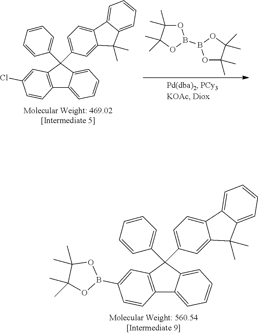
O1C(C)(C)C(C)(C)OB1B1OC(C)(C)C(C)(C)O1.C12=C(C(C3=CC=CC=C3)(C3=CC=C4C(=C3)C(C)(C)C3=CC=CC=C43)C3=CC=CC=C13)C=C(Cl)C=C2.C12=C(C(C3=CC=CC=C3)(C3=CC=C4C(=C3)C(C)(C)C3=CC=CC=C43)C3=CC=CC=C13)C=C(B1OC(C)(C)C(C)(C)O1)C=C2
